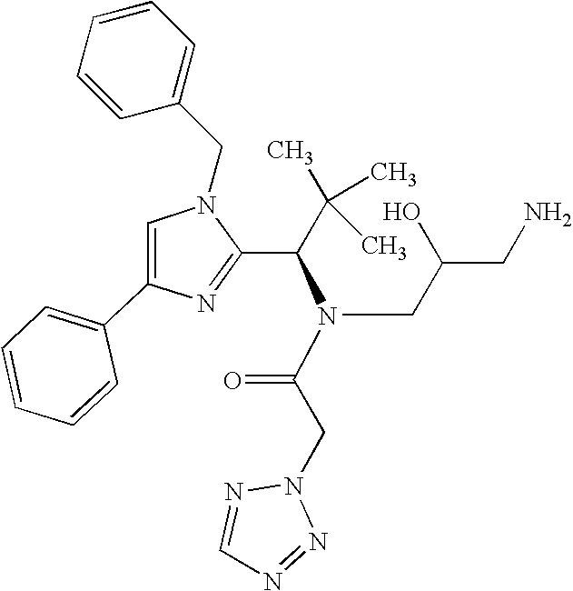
C1=C(C2=CC=CC=C2)N=C(C(C(C)(C)C)N(C(CN2N=CN=N2)=O)CC(CN)O)N1CC1=CC=CC=C1
